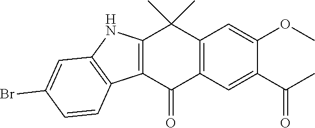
C12=C(C(=O)C3=C(C1(C)C)C=C(OC)C(C(C)=O)=C3)C1=C(N2)C=C(Br)C=C1
